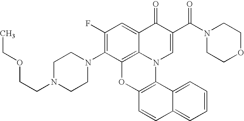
C1(N2CCN(CCOCC)CC2)=C(F)C=C2C3=C1OC1=C(N3C=C(C(N3CCOCC3)=O)C2=O)C2=CC=CC=C2C=C1
